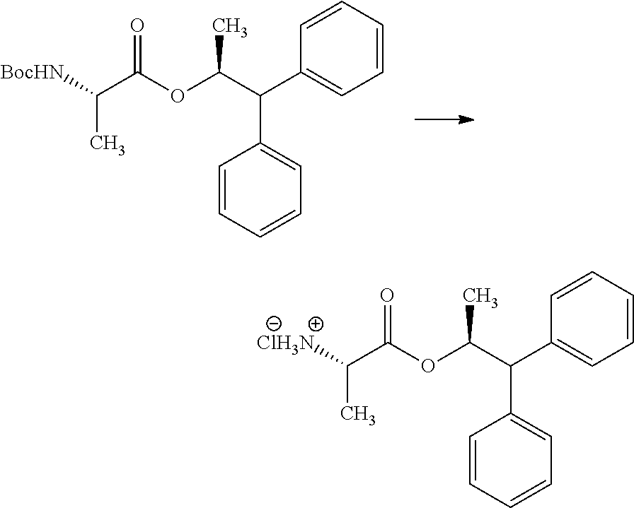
C1=CC=CC(C(C2=CC=CC=C2)C(OC(=O)C(C)[BocHN])C)=C1.C1=CC=CC(C(C2=CC=CC=C2)C(OC(=O)C(C)[ClH3N])C)=C1
